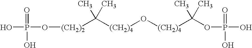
O(P(O)(=O)O)[(CH2)2]C([(CH2)4]O[(CH2)4]C(C)(C)OP(O)(=O)O)(C)C
